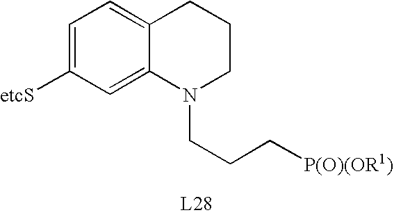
C1=C([etcS])C=C2C(=C1)CCCN2CCC[P(O)(OR1)]
